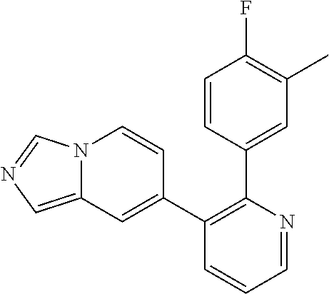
C1(C2=CC3=CN=CN3C=C2)=C(C2=CC(C)=C(F)C=C2)N=CC=C1
